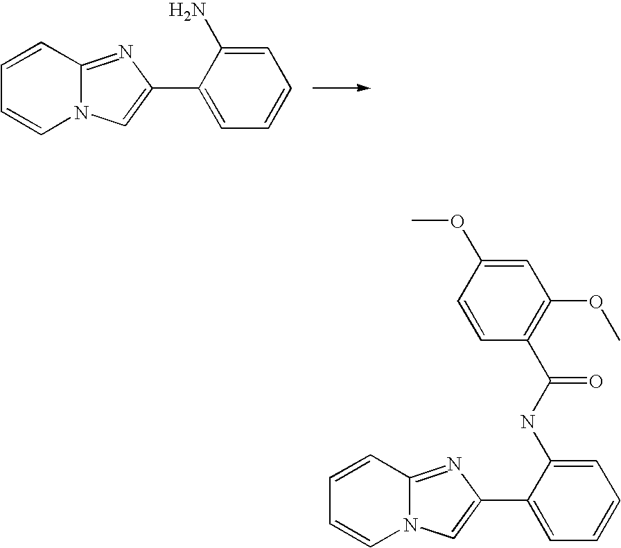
C1=CC2=NC(C3=CC=CC=C3N)=CN2C=C1.C1=CC2=NC(C3=CC=CC=C3NC(C3=C(OC)C=C(OC)C=C3)=O)=CN2C=C1
